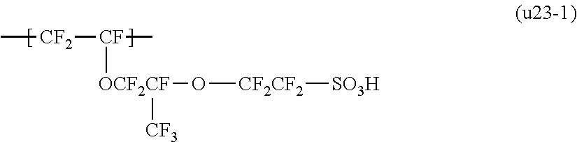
C[CF2][CF](C)[OCF2CF]([CF3])O[CF2CF2][SO3H]
